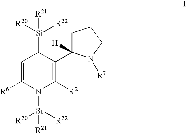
C1([R6])=CC([Si]([R20])([R22])[R21])C(C2([H])N([R7])CCC2)=C([R2])N1[Si]([R20])([R22])[R21]
